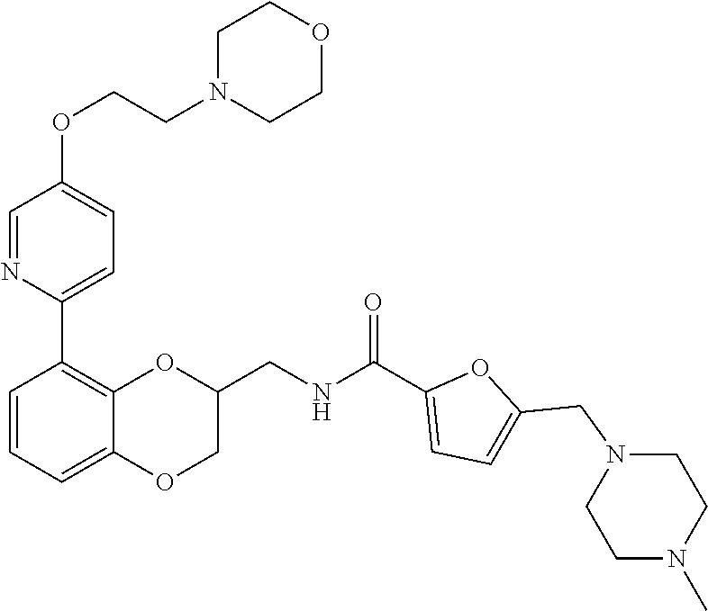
N1(CC2=CC=C(C(NCC3OC4=C(C5=CC=C(OCCN6CCOCC6)C=N5)C=CC=C4OC3)=O)O2)CCN(C)CC1
